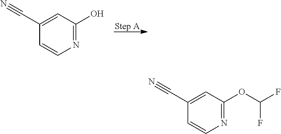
N1=C(O)C=C(C#N)C=C1.N1=C(OC(F)F)C=C(C#N)C=C1
